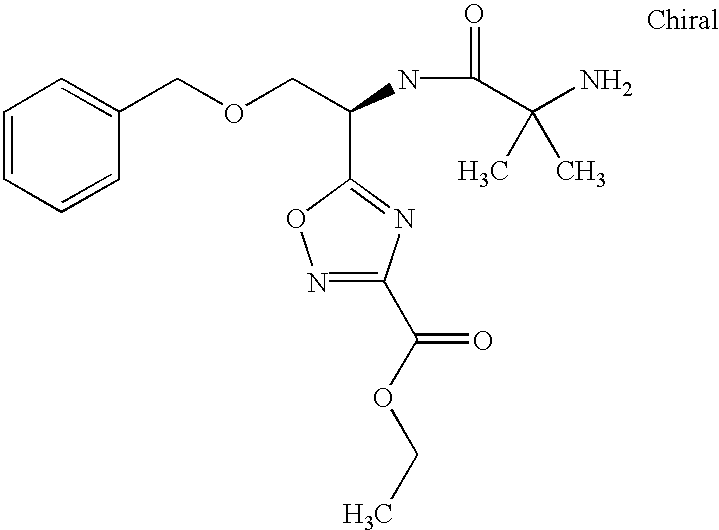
C1=CC=CC(COCC(NC(=O)C(N)(C)C)C2=NC(C(OCC)=O)=NO2)=C1
